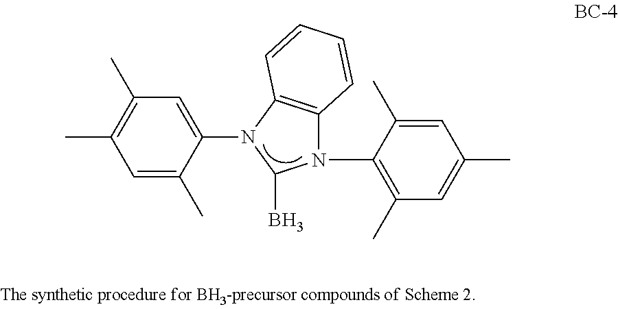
C1=C(C)C(N2C(B)N(C3=C(C)C=C(C)C=C3C)C3=C2C=CC=C3)=CC(C)=C1C
